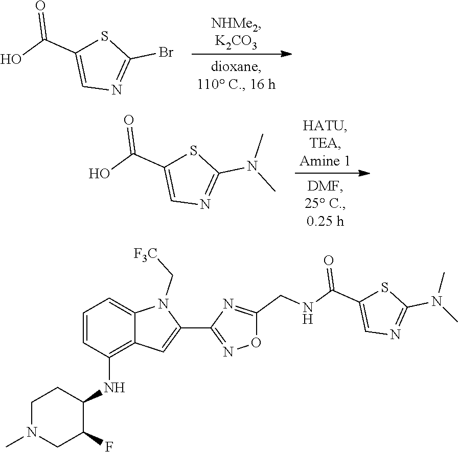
C1(N(C)C)=NC=C(C(O)=O)S1.C1(Br)=NC=C(C(O)=O)S1.C1=C(C(=O)NCC2=NC(C3=CC4=C(NC5C(F)CN(C)CC5)C=CC=C4N3C[F3C])=NO2)SC(N(C)C)=N1
